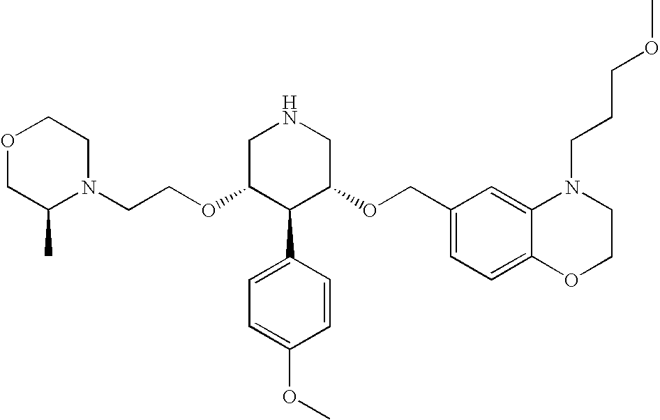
N1(CCOC2C(C3=CC=C(OC)C=C3)C(OCC3=CC=C4C(=C3)N(CCCOC)CCO4)CNC2)CCOCC1C
